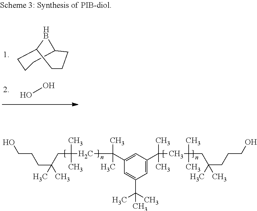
C12CCCC([HB]1)CCC2.OO.C1(C(CC(CC(CCCO)(C)C)(C)C)(C)C)=CC(C(CC(CC(CCCO)(C)C)(C)C)(C)C)=CC(C(C)(C)C)=C1
